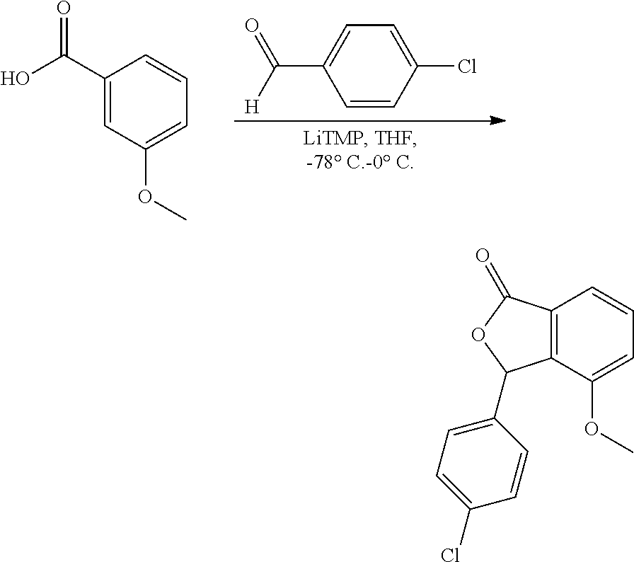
C1(C(O)=O)=CC(OC)=CC=C1.C1=CC(Cl)=CC=C1C([H])=O.C12=C(C(OC)=CC=C1)C(C1=CC=C(Cl)C=C1)OC2=O
